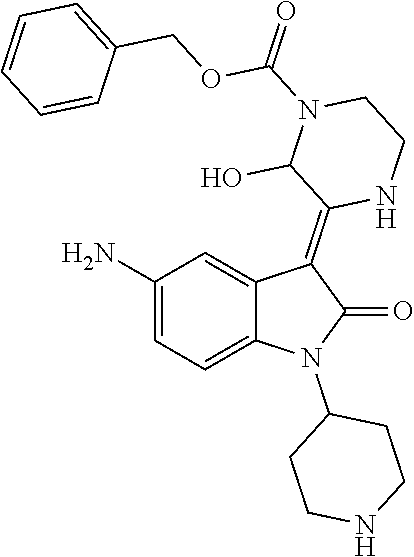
NC1=CC=C2C(=C1)C(=C1NCCN(C(=O)OCC3=CC=CC=C3)C1O)C(=O)N2C1CCNCC1
